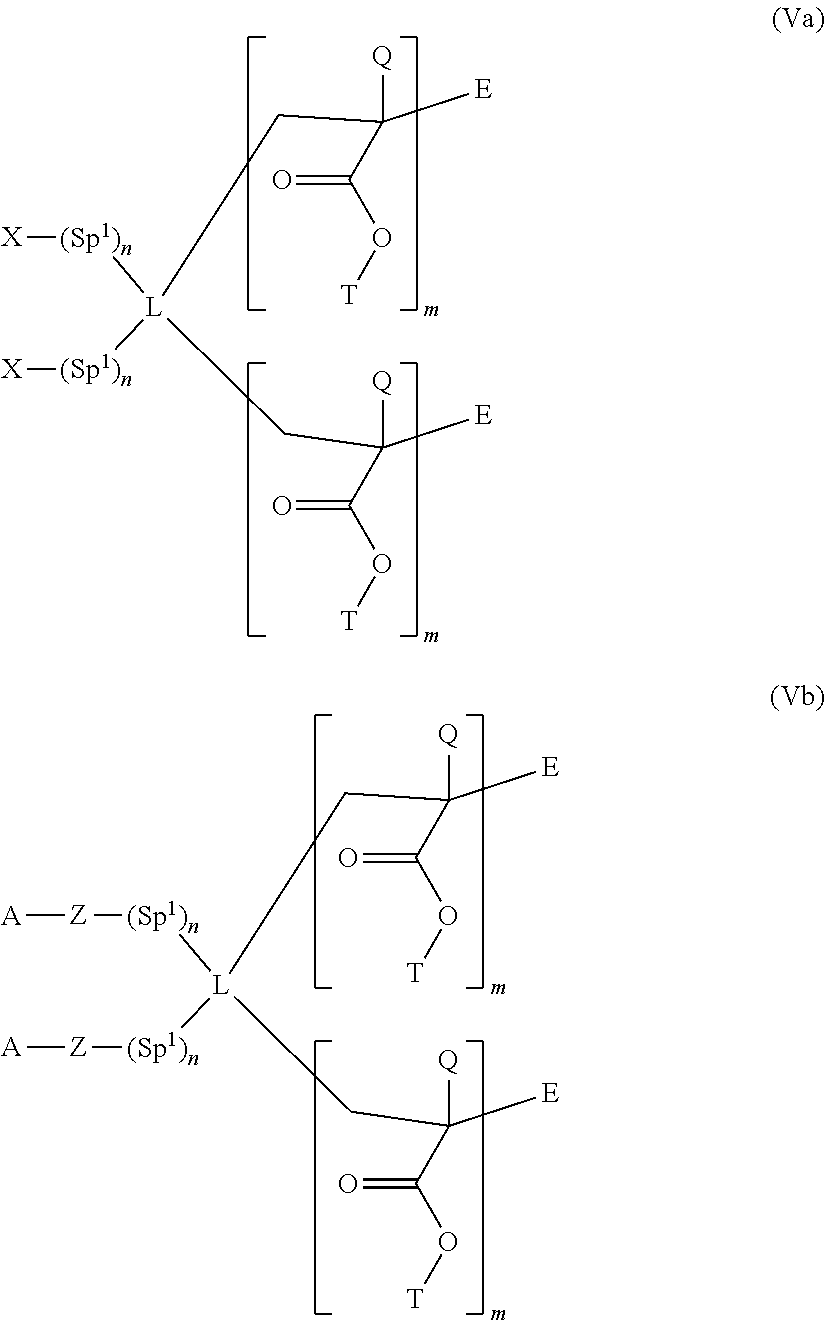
C(C([Q])([E])C(=O)O[T])[L]([(Sp1)n][X])(CC([Q])([E])C(=O)O[T])[(Sp1)n][X].C(C([Q])([E])C(=O)O[T])[L](CC([Q])([E])C(=O)O[T])([(Sp1)n][Z][A])[(Sp1)n][Z][A]
